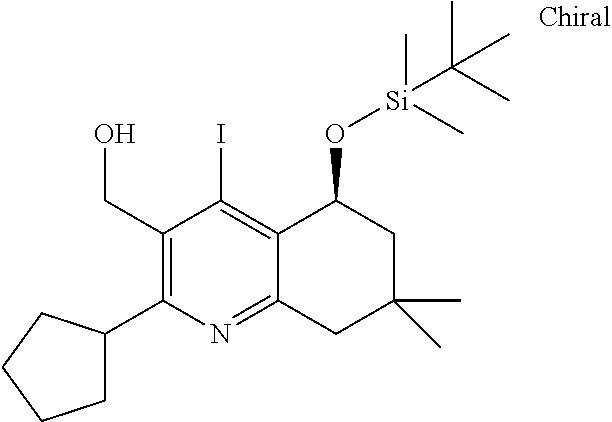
C(C1=C(C2CCCC2)N=C2C(=C1I)C(O[Si](C)(C)C(C)(C)C)CC(C)(C)C2)O
